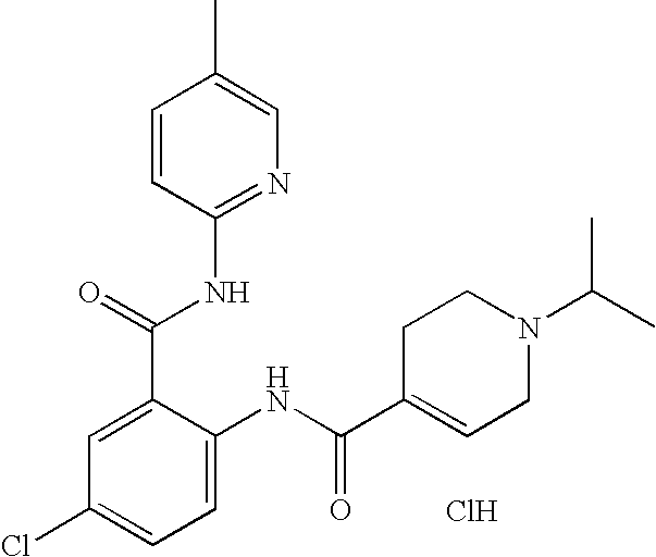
C1=CC(NC(C2=CC(Cl)=CC=C2NC(C2=CCN(C(C)C)CC2)=O)=O)=NC=C1C.Cl
